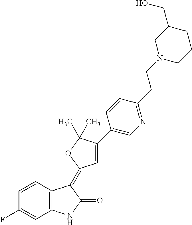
C1=CC2=C(C=C1F)NC(=O)C2=C1C=C(C2=CN=C(CCN3CCCC(CO)C3)C=C2)C(C)(C)O1
